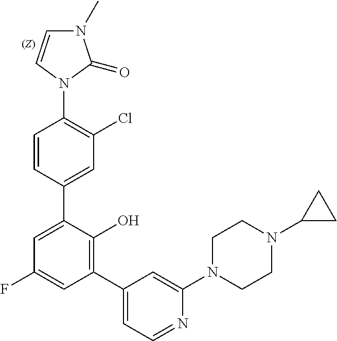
N1(C2=C(Cl)C=C(C3=CC(F)=CC(C4=CC=NC(N5CCN(C6CC6)CC5)=C4)=C3O)C=C2)C(=O)N(C)C=C1
